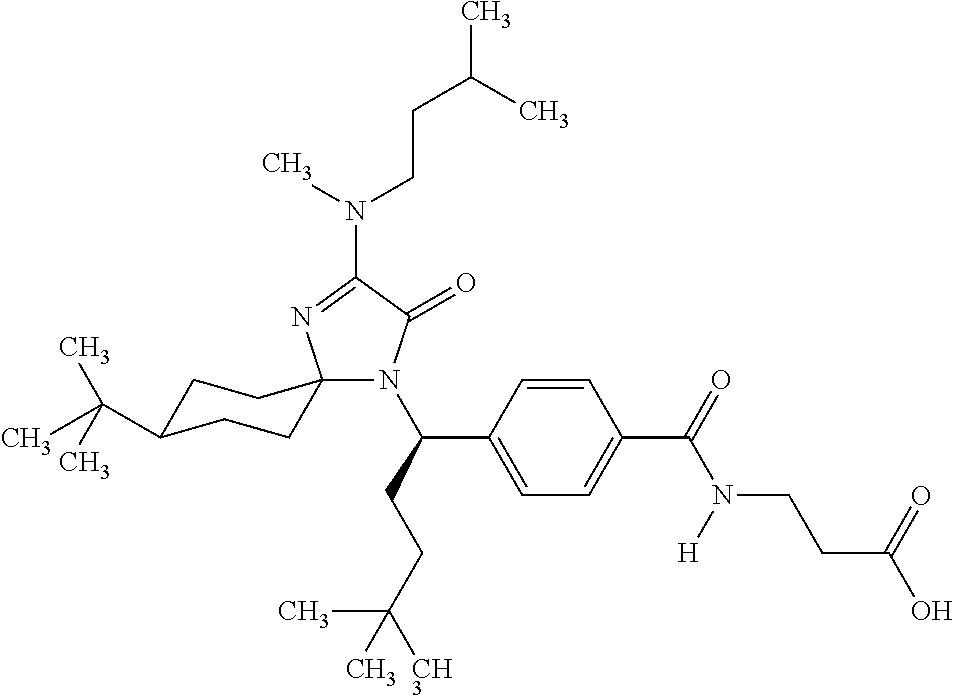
N1(C(CCC([CH3])(C)C)C2=CC=C(C(=O)N([H])CCC(O)=O)C=C2)C(=O)C(N(C)CCC(C)C)=NC12CCC(C(C)(C)C)CC2
